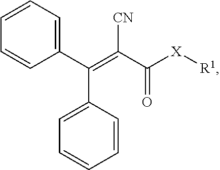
C1=CC=C(C(=C(C([X][R1])=O)[CN])C2=CC=CC=C2)C=C1
